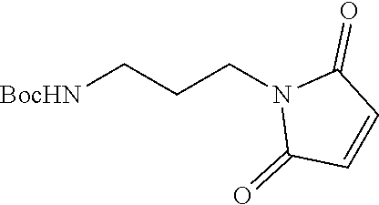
C1(=O)N(CCC[BocHN])C(=O)C=C1
